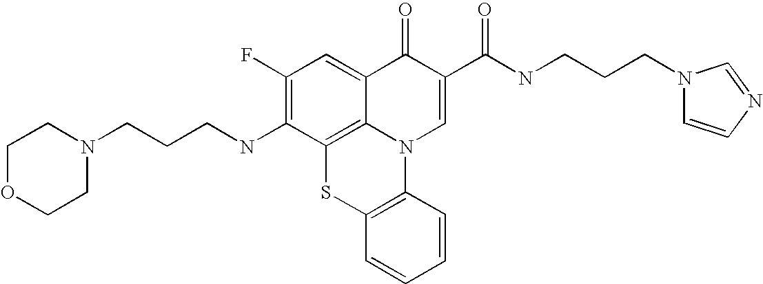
C1(F)=C(NCCCN2CCOCC2)C2=C3C(=C1)C(=O)C(C(NCCCN1C=CN=C1)=O)=CN3C1=C(S2)C=CC=C1
